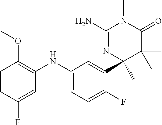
C1(N)=NC(C2=CC(NC3=C(OC)C=CC(F)=C3)=CC=C2F)(C)C(C)(C)C(=O)N1C
